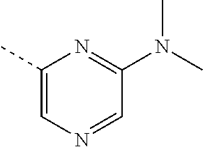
C1(C)=CN=CC(N(C)C)=N1
